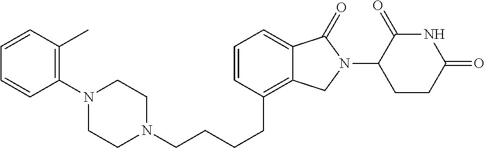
C(CCC1=C2C(=CC=C1)C(=O)N(C1C(=O)NC(=O)CC1)C2)CN1CCN(C2=C(C)C=CC=C2)CC1
